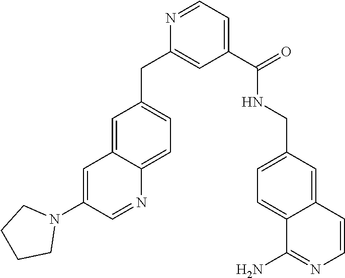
C1=C2C(=CC=C1CC1=CC(C(NCC3=CC=C4C(=C3)C=CN=C4N)=O)=CC=N1)N=CC(N1CCCC1)=C2
